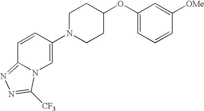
C1N(C2=CN3C(=NN=C3[CF3])C=C2)CCC(OC2=CC=CC([OMe])=C2)C1
